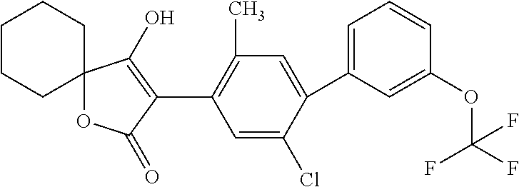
C12(OC(=O)C(C3=C(C)C=C(C4=CC=CC(OC(F)(F)F)=C4)C(Cl)=C3)=C1O)CCCCC2
